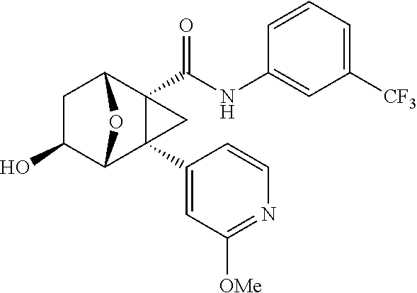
C1C(O)C2C3(C4=CC([OMe])=NC=C4)C(C(NC4=CC([CF3])=CC=C4)=O)(C1O2)C3
